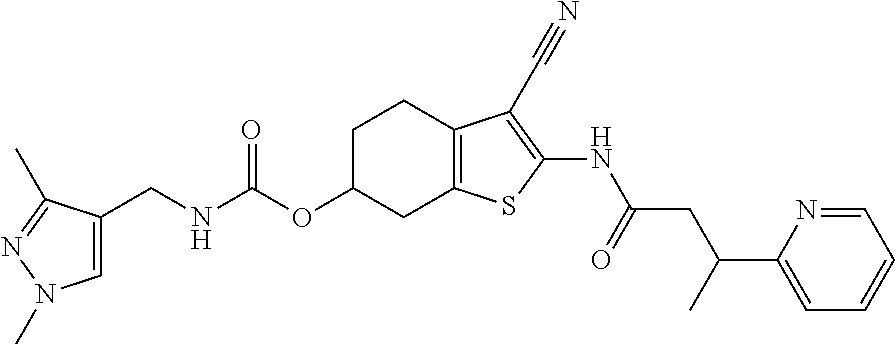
N(C(OC1CC2=C(CC1)C(C#N)=C(NC(CC(C1=CC=CC=N1)C)=O)S2)=O)CC1=CN(C)N=C1C
